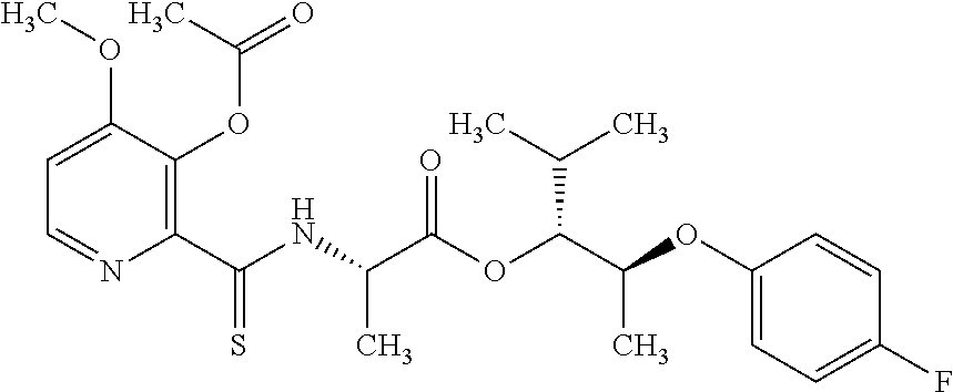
C1=C(OC)C(OC(C)=O)=C(C(NC(C(OC(C(OC2=CC=C(F)C=C2)C)C(C)C)=O)C)=S)N=C1
